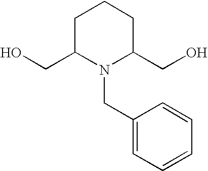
C1C(CO)N(CC2=CC=CC=C2)C(CO)CC1
